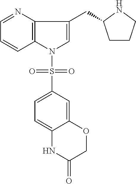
C1=NC2=C(C=C1)N(S(=O)(=O)C1=CC=C3C(=C1)OCC(=O)N3)C=C2CC1CCCN1
